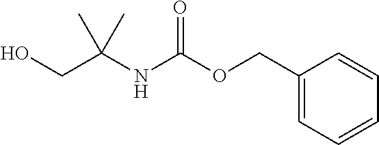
C1(COC(NC(CO)(C)C)=O)=CC=CC=C1
